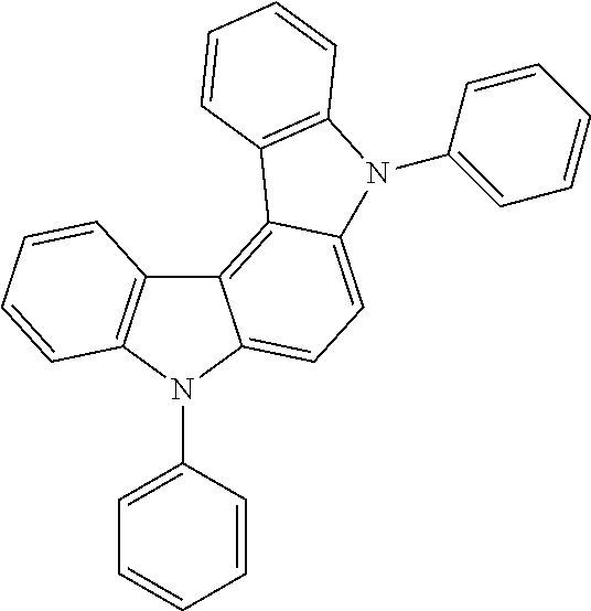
C12=C3C(=CC=C1N(C1=CC=CC=C1)C1=C2C=CC=C1)N(C1=CC=CC=C1)C1=C3C=CC=C1
